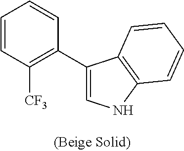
C1=CC([CF3])=C(C2=CNC3=C2C=CC=C3)C=C1
